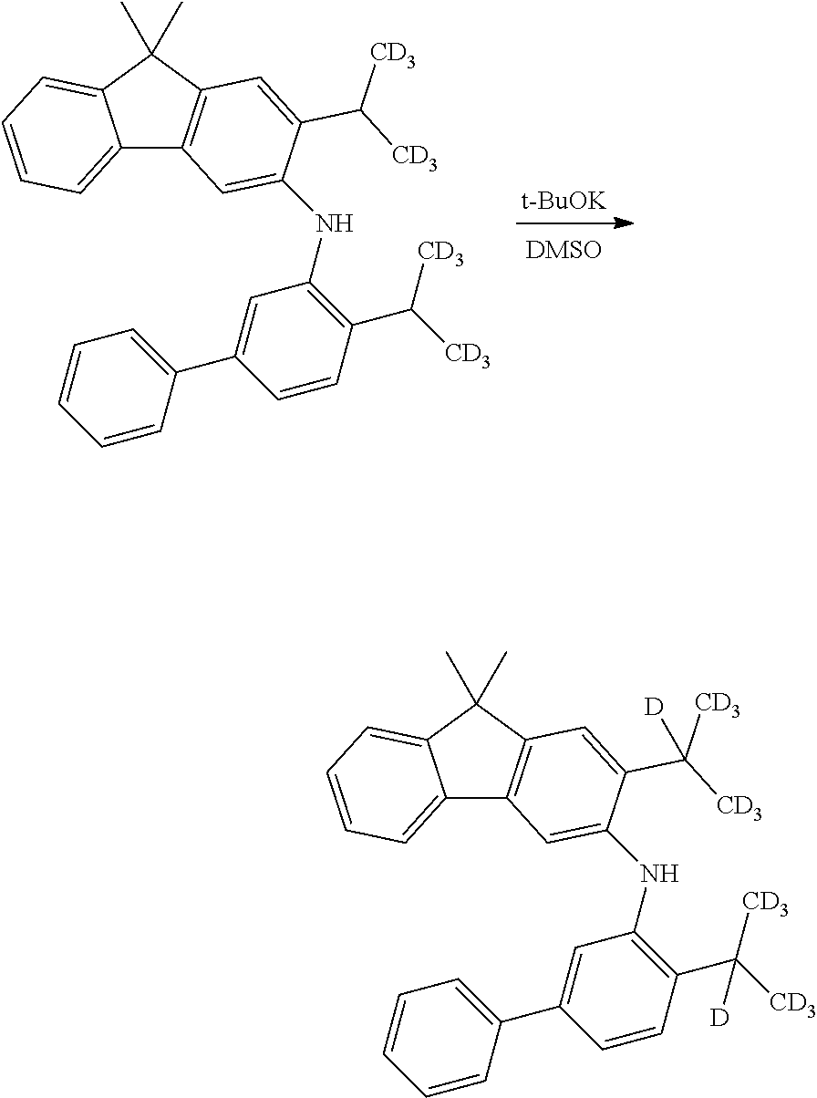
C1=CC(C2=CC(NC3=CC4=C(C(C)(C)C5=CC=CC=C45)C=C3C([CD3])([CD3])[D])=C(C([CD3])([CD3])[D])C=C2)=CC=C1.C1=CC(C2=CC(NC3=CC4=C(C(C)(C)C5=CC=CC=C45)C=C3C([CD3])[CD3])=C(C([CD3])[CD3])C=C2)=CC=C1.[t-BuOK]
